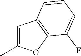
C1=C(C)OC2=C1C=CC=C2F
